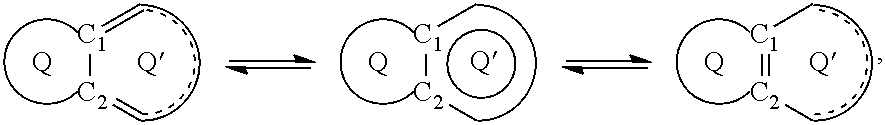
[C1]([C2]=C)=C.[Q].[Q].[C1](:[C2]c)c.[Q].[Q].[C1](=[C2]C)C.[Q].[Q]
